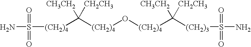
[(CH2)4](C([CH3CH2])([CH2CH3])[(CH2)4]S(N)(=O)=O)O[(CH2)4]C([CH3CH2])([CH2CH3])[(CH2)3]S(N)(=O)=O
